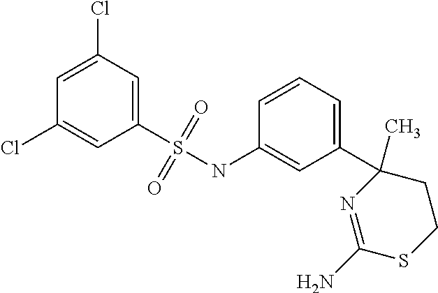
C1(Cl)=CC(S(NC2=CC(C3(C)CCSC(N)=N3)=CC=C2)(=O)=O)=CC(Cl)=C1
